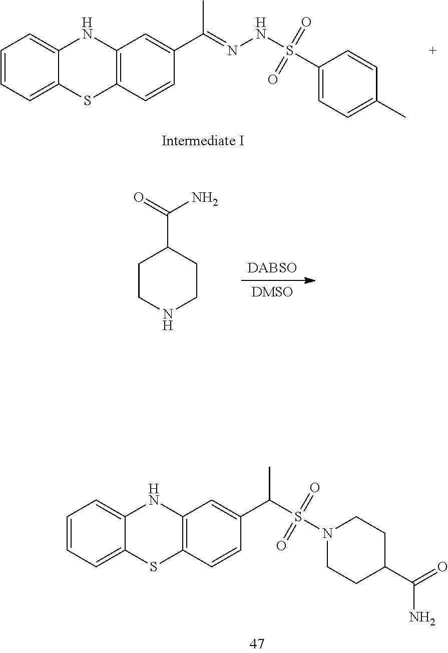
CC(=NNS(=O)(=O)C1=CC=C(C)C=C1)C1=CC2=C(SC3=CC=CC=C3N2)C=C1.C1C(C(=O)N)CCN(S(=O)(=O)C(C2=CC3=C(SC4=CC=CC=C4N3)C=C2)C)C1.[DABSO].[DMSO].C1CNCCC1C(=O)N
